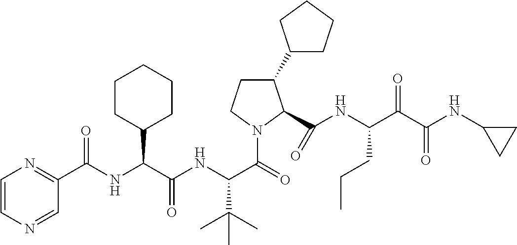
C1=CN=CC(C(NC(C(NC(C(=O)N2C(C(NC(C(C(NC3CC3)=O)=O)CCC)=O)C(C3CCCC3)CC2)C(C)(C)C)=O)C2CCCCC2)=O)=N1
